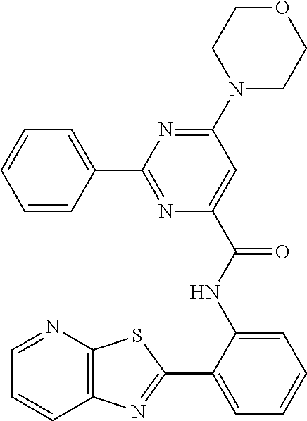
C1=CC(C2=NC(C(NC3=CC=CC=C3C3=NC4=C(N=CC=C4)S3)=O)=CC(N3CCOCC3)=N2)=CC=C1
